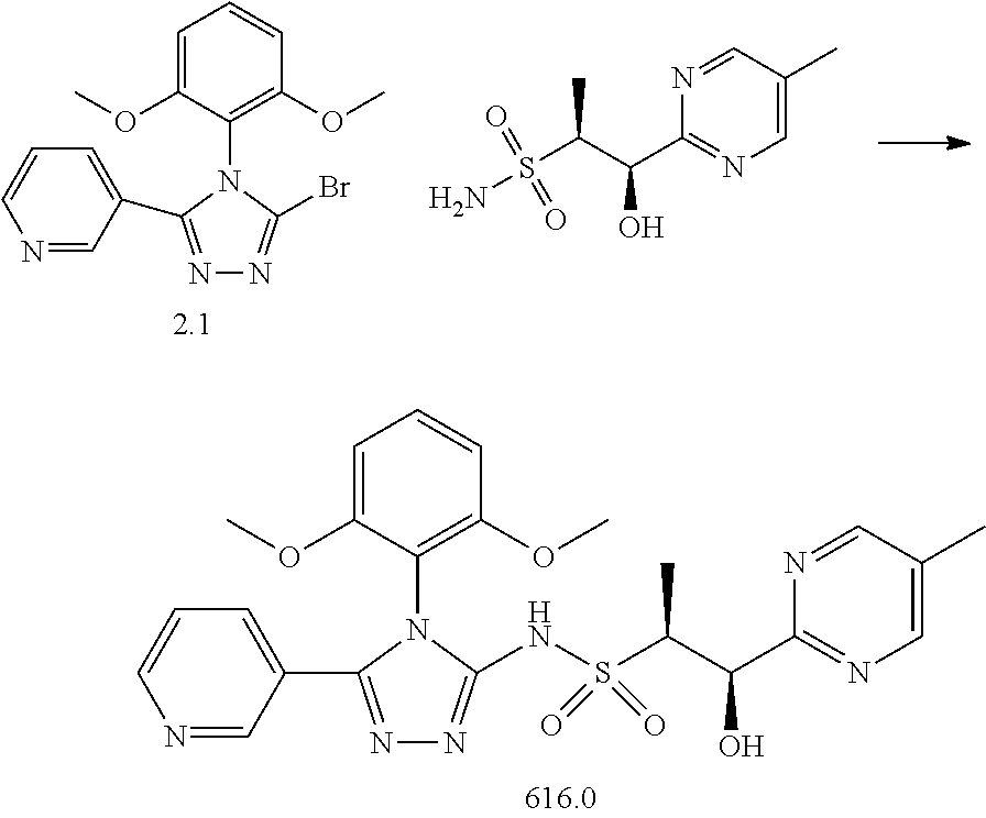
N1=CC(C2=NN=C(Br)N2C2=C(OC)C=CC=C2OC)=CC=C1.S(C(C(C1=NC=C(C)C=N1)O)C)(N)(=O)=O.N1=CC(C2=NN=C(NS(C(C(C3=NC=C(C)C=N3)O)C)(=O)=O)N2C2=C(OC)C=CC=C2OC)=CC=C1
